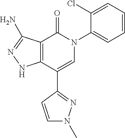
C12=C(C(C3=NN(C)C=C3)=CN(C3=CC=CC=C3Cl)C1=O)NN=C2N
